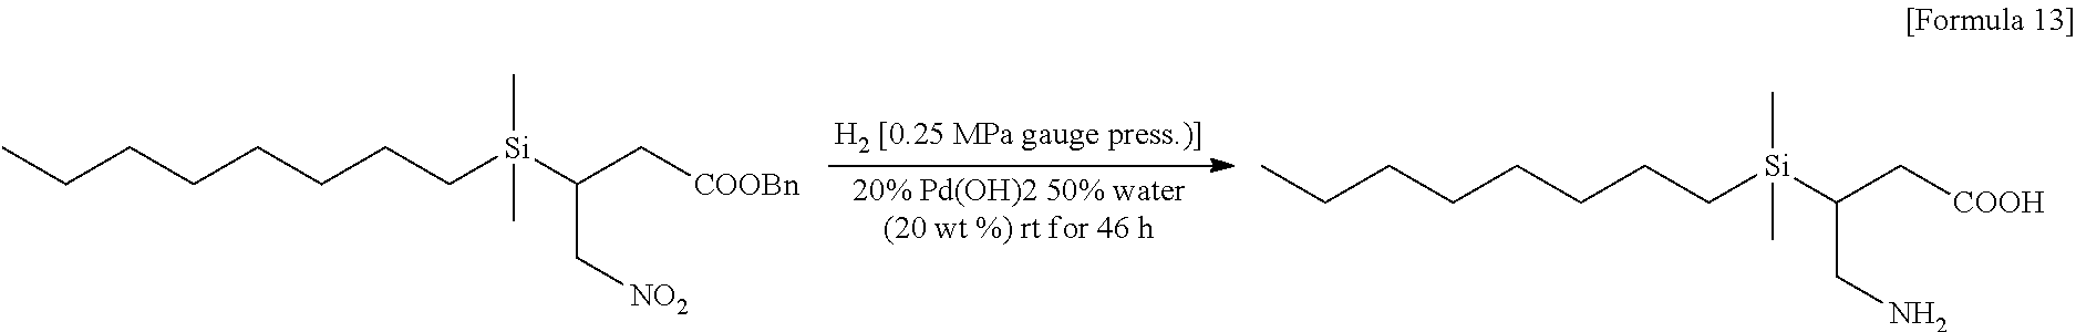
CCCCCCCC[Si](C(C[COOBn])C[NO2])(C)C.CCCCCCCC[Si](C(C[COOH])CN)(C)C
